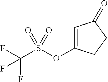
C1=C(OS(C(F)(F)F)(=O)=O)CCC1=O
